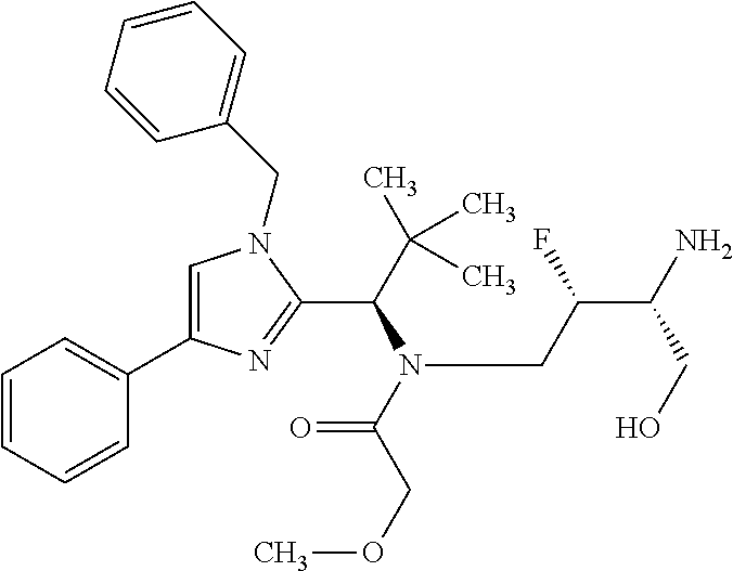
C1=C(C2=CC=CC=C2)N=C(C(C(C)(C)C)N(C(COC)=O)CC(C(N)CO)F)N1CC1=CC=CC=C1
